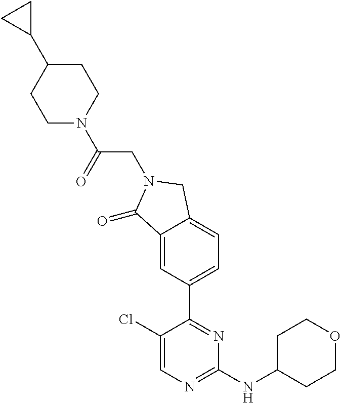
C1(Cl)=CN=C(NC2CCOCC2)N=C1C1=CC=C2C(=C1)C(=O)N(CC(N1CCC(C3CC3)CC1)=O)C2
